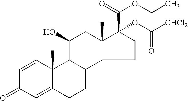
C1CC(C(=O)OCC)(OC([CHCl2])=O)C2(C)C1C1C(C(O)C2)C2(C)C(=CC(=O)C=C2)CC1
